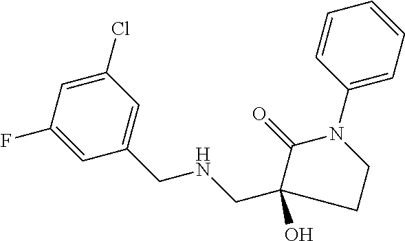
C1(=O)C(O)(CNCC2=CC(Cl)=CC(F)=C2)CCN1C1=CC=CC=C1
